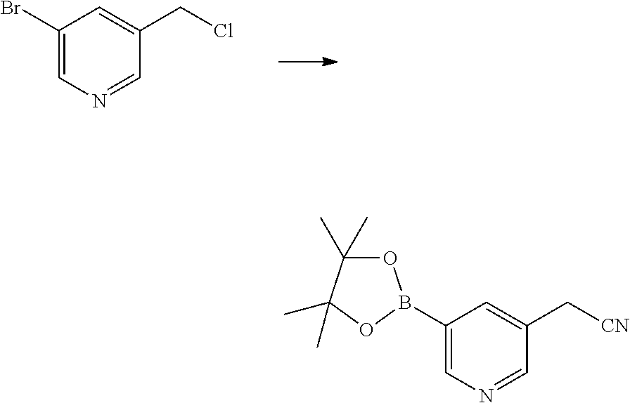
C1(Br)=CN=CC(CCl)=C1.C1(B2OC(C)(C)C(C)(C)O2)=CN=CC(C[CN])=C1
